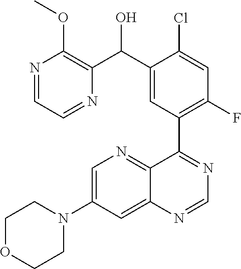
C1=C(N2CCOCC2)C=C2C(=N1)C(C1=C(F)C=C(Cl)C(C(C3=C(OC)N=CC=N3)O)=C1)=NC=N2
